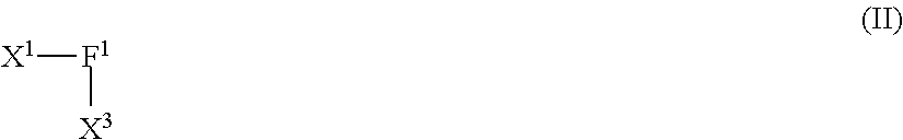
[F1]([X3])[X1]
